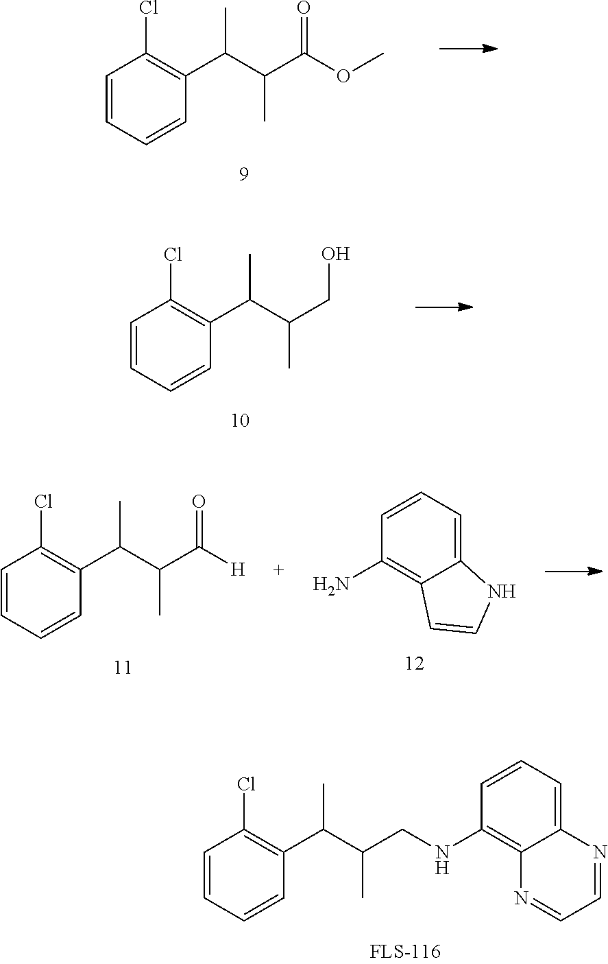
C1=CC=CC(C(C(C(OC)=O)C)C)=C1Cl.C1=CC=CC(C(C(CO)C)C)=C1Cl.C1=CC=CC(C(C(C(=O)[H])C)C)=C1Cl.C12=CC=CC(N)=C1C=CN2.C1=CC=CC(C(C(CNC2=C3C(=CC=C2)N=CC=N3)C)C)=C1Cl
